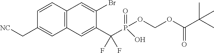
C1=CC2=C(C=C1C[NC])C=C(C(P(=O)(OCOC(C(C)(C)C)=O)O)(F)F)C(Br)=C2
